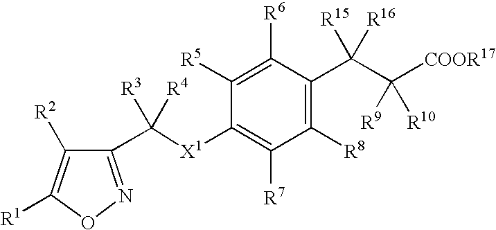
C1([R5])=C([R6])C(C(C([COOR17])([R9])[R10])([R15])[R16])=C([R8])C([R7])=C1[X1]C(C1=NOC([R1])=C1[R2])([R3])[R4]
